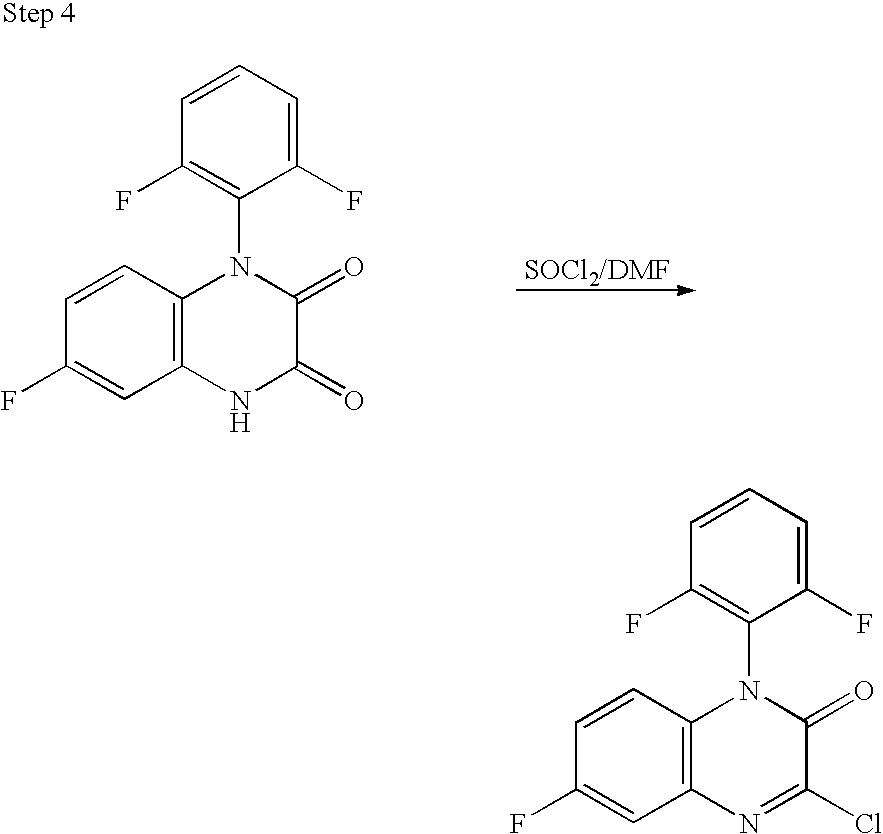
C1(F)=C(N2C3=C(C=C(F)C=C3)NC(=O)C2=O)C(F)=CC=C1.[SOCl2/DMF].C1(F)=C(N2C3=C(C=C(F)C=C3)N=C(Cl)C2=O)C(F)=CC=C1
